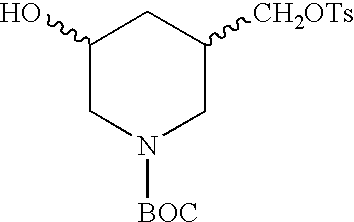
C1(O)CN([BOC])CC([CH2OTs])C1
